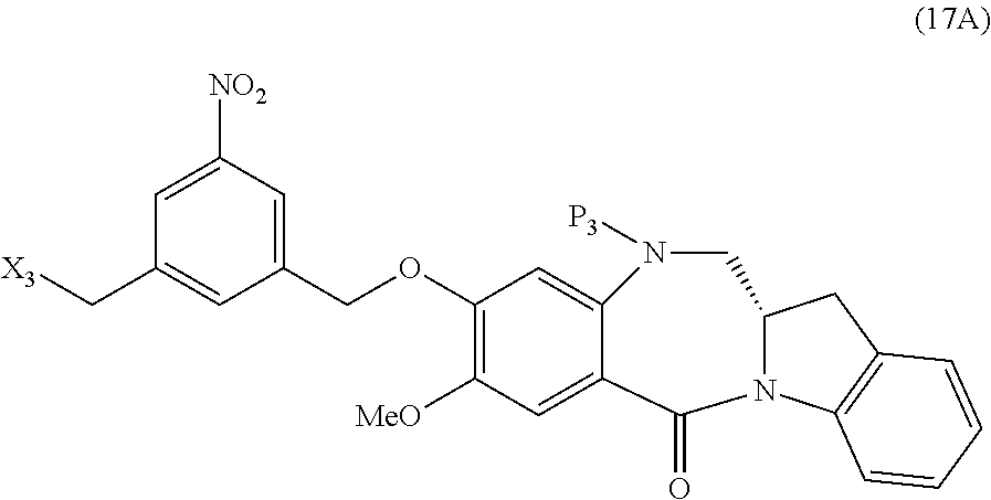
C(C1=CC(COC2=C([MeO])C=C3C(=C2)N([P3])CC2N(C4=C(C2)C=CC=C4)C3=O)=CC([NO2])=C1)[X3]
